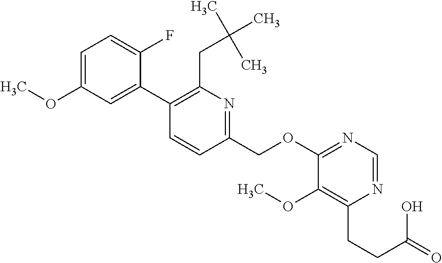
C1(OC)=CC=C(F)C(C2=C(CC(C)(C)C)N=C(COC3=NC=NC(CCC(O)=O)=C3OC)C=C2)=C1
